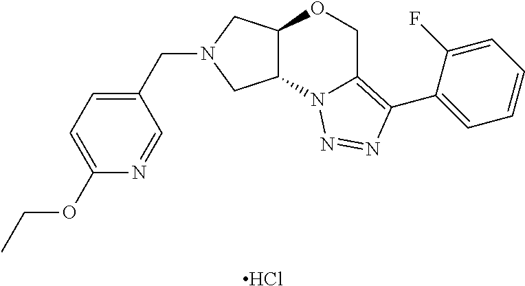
Cl.C(N1CC2C(C1)N1C(=C(C3=CC=CC=C3F)N=N1)CO2)C1=CC=C(OCC)N=C1
